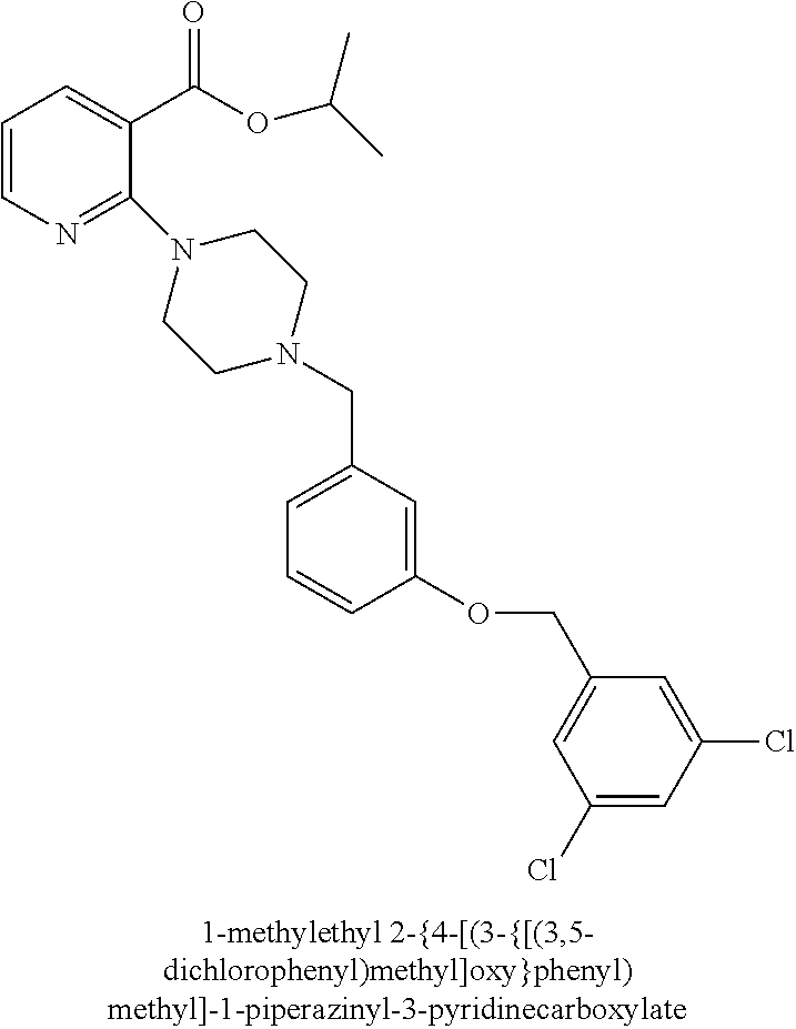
C1=CN=C(N2CCN(CC3=CC=CC(OCC4=CC(Cl)=CC(Cl)=C4)=C3)CC2)C(C(OC(C)C)=O)=C1
